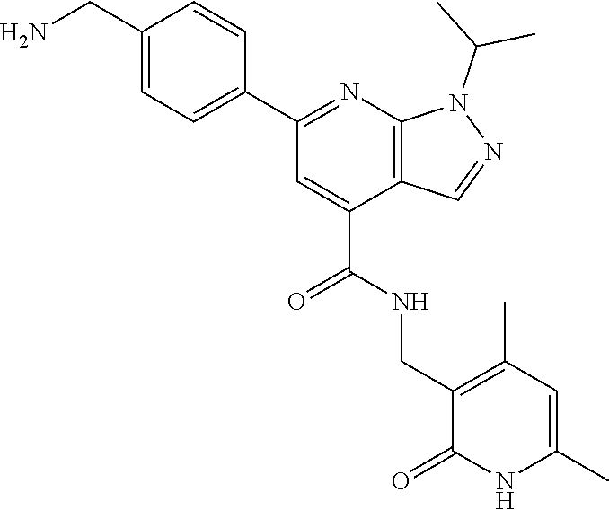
C(N)C1=CC=C(C2=NC3=C(C(C(NCC4=C(C)C=C(C)NC4=O)=O)=C2)C=NN3C(C)C)C=C1
